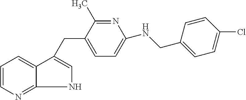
C1=CN=C2NC=C(CC3=CC=C(NCC4=CC=C(Cl)C=C4)N=C3C)C2=C1
